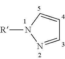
C1=NN([R])C=C1
